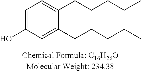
C1=C(O)C=C(CCCCC)C(CCCCC)=C1
